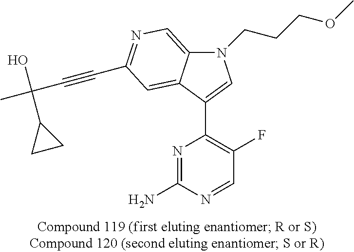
N1(CCCOC)C2=CN=C(C#CC(C)(O)C3CC3)C=C2C(C2=C(F)C=NC(N)=N2)=C1
